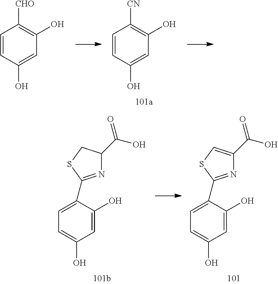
C1=CC(O)=CC(O)=C1[CN].C1=CC(O)=CC(O)=C1[CHO].C1=C(C2=NC(C(O)=O)CS2)C(O)=CC(O)=C1.C1=C(C2=NC(C(O)=O)=CS2)C(O)=CC(O)=C1
